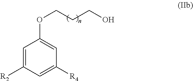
C1=C([R2])C=C([R4])C=C1OCCCO
